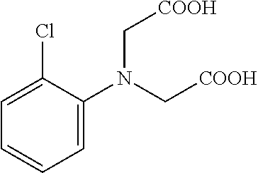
C1=C(N(C[COOH])C[COOH])C(Cl)=CC=C1
